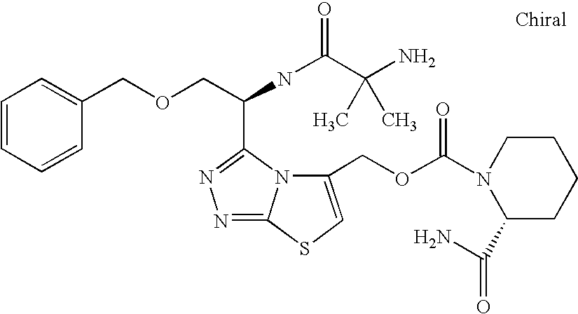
C1=CC=CC(COCC(NC(=O)C(N)(C)C)C2=NN=C3N2C(COC(=O)N2C(C(=O)N)CCCC2)=CS3)=C1
